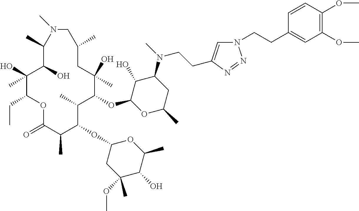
C1(O)C(OC2C(C)C(OC3CC(OC)(C)C(O)C(C)O3)C(C)C(=O)OC(CC)C(O)(C)C(O)C(C)N(C)CC(C)CC2(O)C)OC(C)CC1N(C)CCC1=CN(CCC2=CC(OC)=C(OC)C=C2)N=N1
